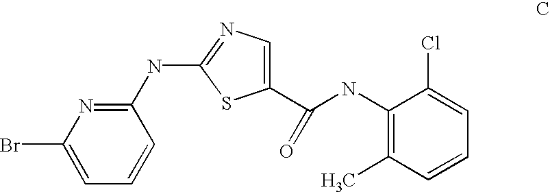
C1=C(Br)N=C(NC2=NC=C(C(NC3=C(C)C=CC=C3Cl)=O)S2)C=C1
